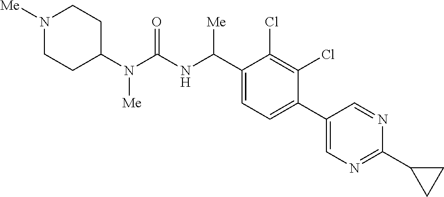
C1(N(C(NC(C2=CC=C(C3=CN=C(C4CC4)N=C3)C(Cl)=C2Cl)[Me])=O)[Me])CCN([Me])CC1
